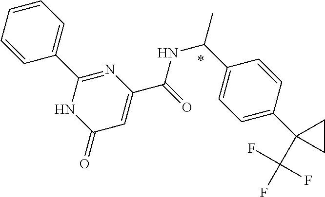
N1=C(C2=CC=CC=C2)NC(=O)C=C1C(=O)NC(C1=CC=C(C2(C(F)(F)F)CC2)C=C1)C
